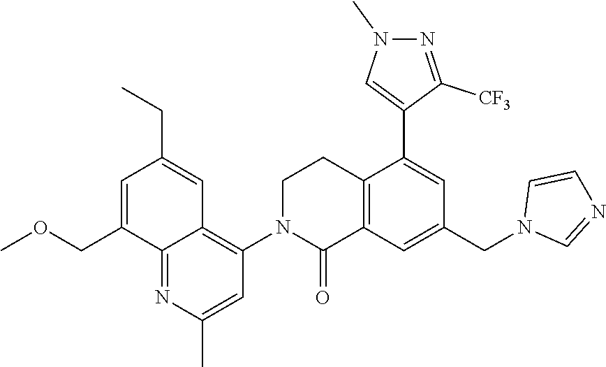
C12=C(C=C(CN3C=NC=C3)C=C1C1=CN(C)N=C1[CF3])C(=O)N(C1=C3C(=NC(C)=C1)C(COC)=CC(CC)=C3)CC2
